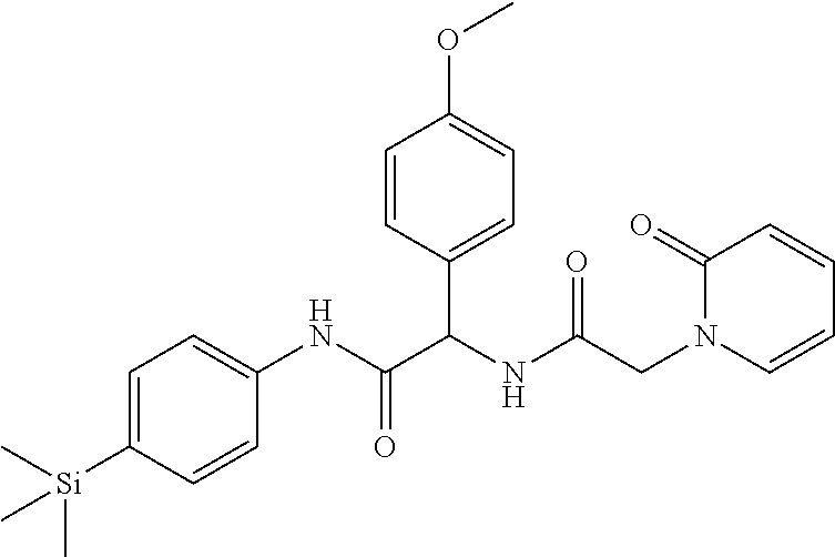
C1=C([Si](C)(C)C)C=CC(NC(=O)C(NC(CN2C(=O)C=CC=C2)=O)C2=CC=C(OC)C=C2)=C1
